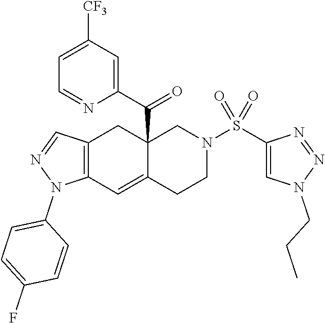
C12=C(C=C3C(C(C4=CC([CF3])=CC=N4)=O)(C1)CN(S(C1=CN(CCC)N=N1)(=O)=O)CC3)N(C1=CC=C(F)C=C1)N=C2
